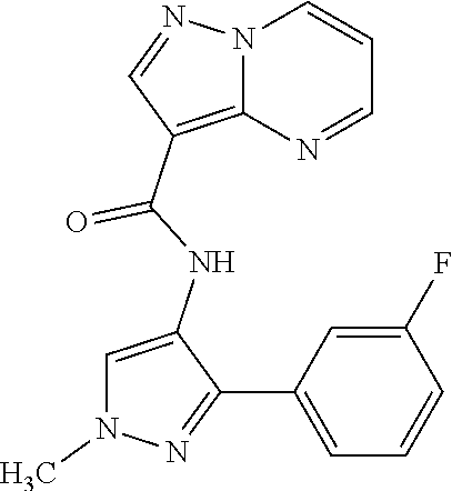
N12C(=C(C(NC3=CN(C)N=C3C3=CC=CC(F)=C3)=O)C=N1)N=CC=C2
